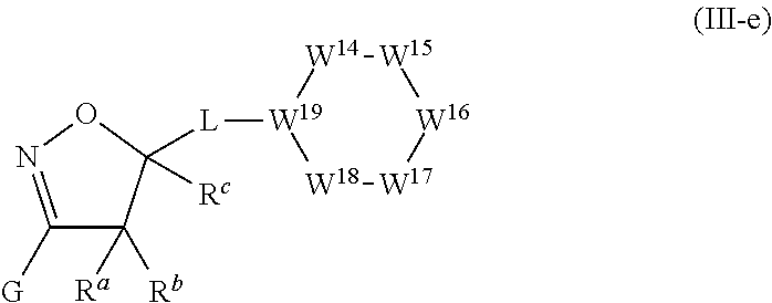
C1([G])=NOC([Rc])([L][W19]2[W18][W17][W16][W15][W14]2)C1([Ra])[Rb]
